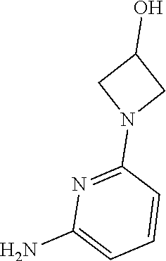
C1(N)=CC=CC(N2CC(O)C2)=N1
